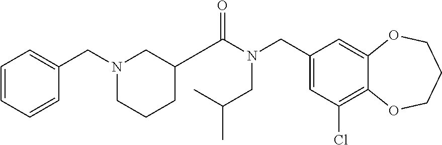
C1(CN(C(=O)C2CCCN(CC3=CC=CC=C3)C2)CC(C)C)=CC(Cl)=C2C(=C1)OCCCO2
